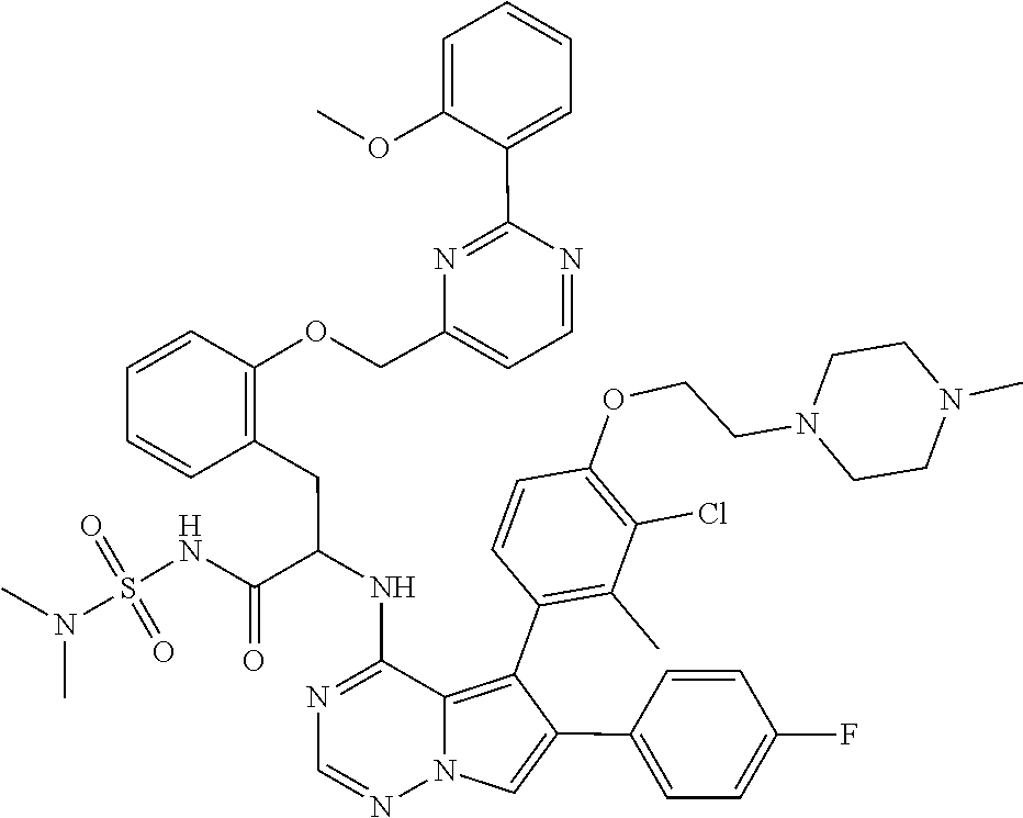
N1=CN=C(NC(CC2=C(OCC3=CC=NC(C4=CC=CC=C4OC)=N3)C=CC=C2)C(NS(=O)(=O)N(C)C)=O)C2=C(C3=C(C)C(Cl)=C(OCCN4CCN(C)CC4)C=C3)C(C3=CC=C(F)C=C3)=CN12
